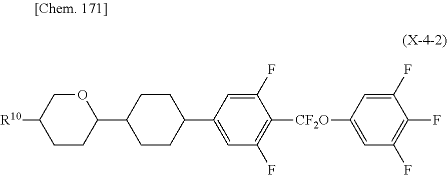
C1CC(C2=CC(F)=C([CF2O]C3=CC(F)=C(F)C(F)=C3)C(F)=C2)CCC1C1OCC([R10])CC1
